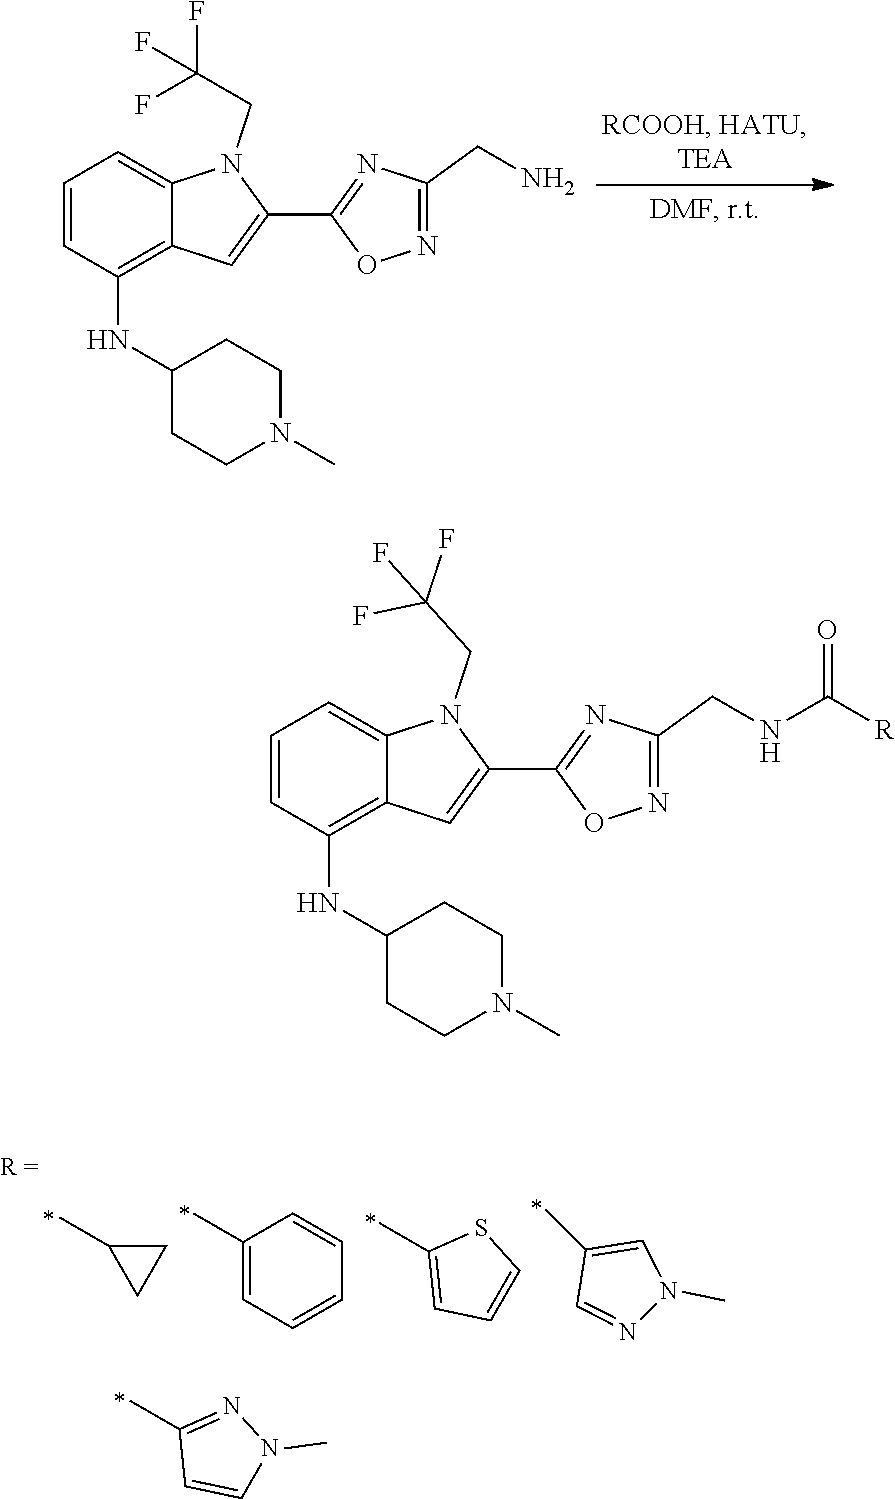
C1C(C)C1.C1(C)=CC=CC=C1.CC1=CC=CS1.CC1=CN(C)N=C1.CC1=NN(C)C=C1.C1(NC2CCN(C)CC2)=C2C(=CC=C1)N(CC(F)(F)F)C(C1=NC(CN)=NO1)=C2.N(C1=C2C(=CC=C1)N(CC(F)(F)F)C(C1=NC(CNC([R])=O)=NO1)=C2)C1CCN(C)CC1
